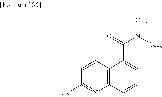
C1(N)=NC2=C(C=C1)C(C(=O)N(C)C)=CC=C2
